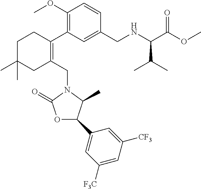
C1(OC)=C(C2=C(CN3C(=O)OC(C4=CC([F3C])=CC([CF3])=C4)C3C)CC(C)(C)CC2)C=C(CNC(C(OC)=O)C(C)C)C=C1
